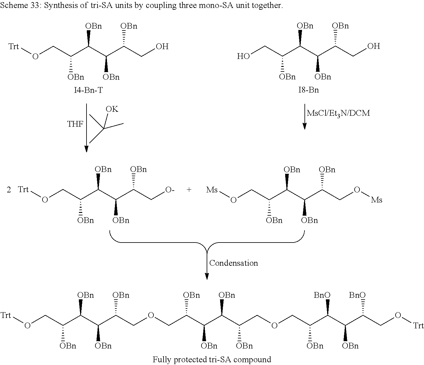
O(CC([OBn])C([OBn])C([OBn])C([OBn])C[O-])[Trt].O(CC([OBn])C([OBn])C([OBn])C([OBn])CO[Ms])[Ms].O(CC([OBn])C([OBn])C([OBn])C([OBn])COCC([OBn])C([OBn])C([OBn])C([OBn])COCC([OBn])C([BnO])C([OBn])C([BnO])CO[Trt])[Trt].O(CC([OBn])C([OBn])C([OBn])C([OBn])CO)[Trt].[I4-Bn-T].OCC([OBn])C([OBn])C([OBn])C([OBn])CO.[I8-Bn].C(C)([OK])(C)C.[THF]
